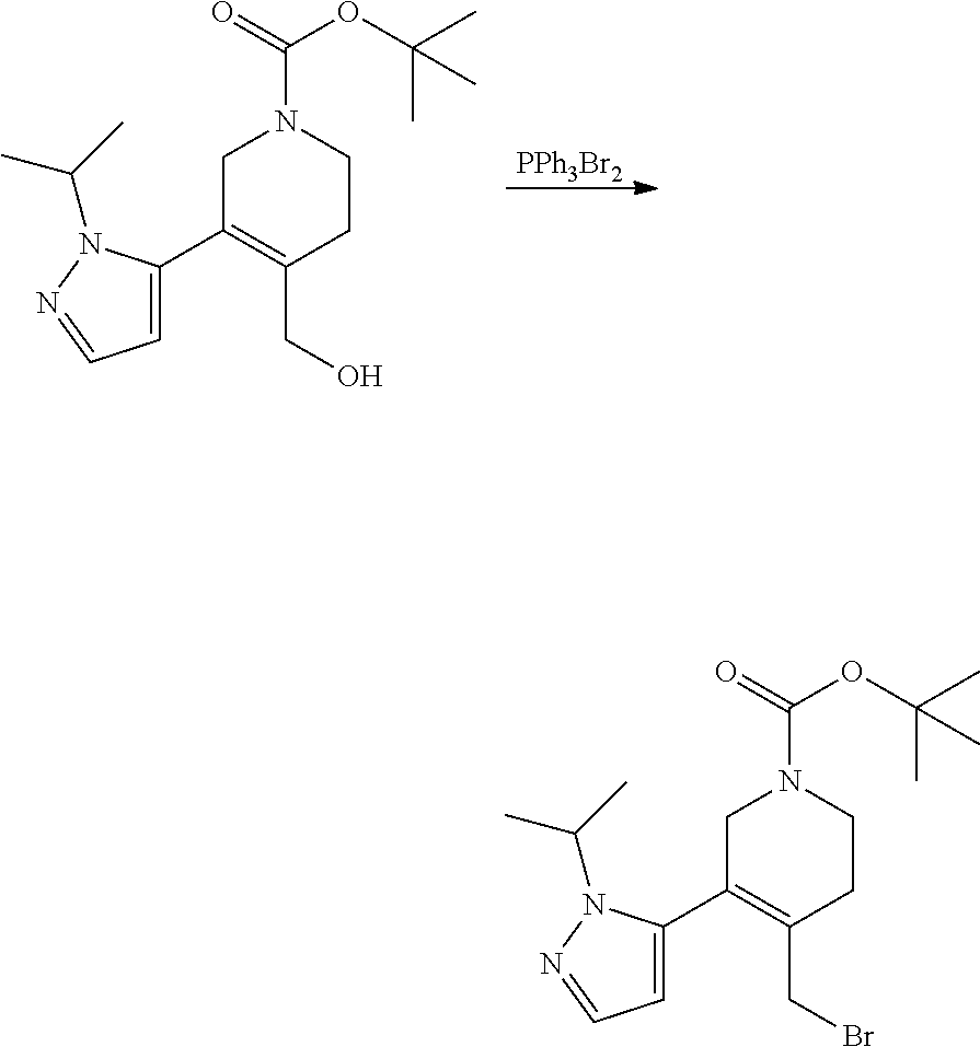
[PPh3Br2].C1C(C2=CC=NN2C(C)C)=C(CO)CCN1C(OC(C)(C)C)=O.C1C(C2=CC=NN2C(C)C)=C(CBr)CCN1C(OC(C)(C)C)=O
